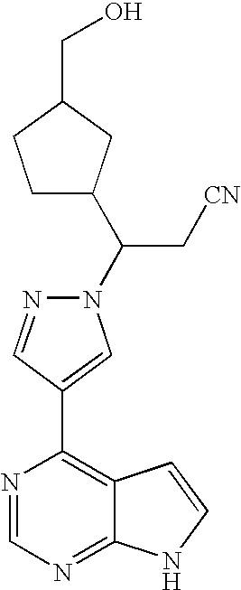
N1(C(C2CCC(CO)C2)C[CN])N=CC(C2=C3C(=NC=N2)NC=C3)=C1
